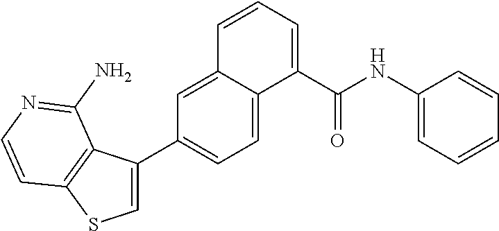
C1(C(NC2=CC=CC=C2)=O)=CC=CC2=CC(C3=CSC4=C3C(N)=NC=C4)=CC=C12
